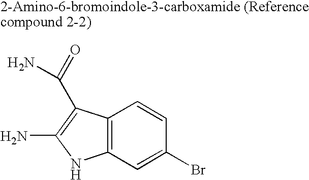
C12=C(C=C(Br)C=C1)NC(N)=C2C(=O)N
